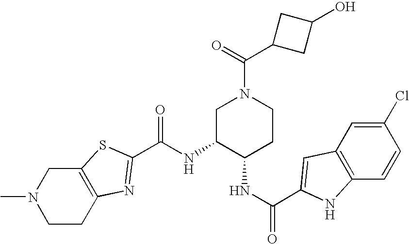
C12=C(CCN(C)C1)N=C(C(NC1C(NC(=O)C3=CC4=C(C=CC(Cl)=C4)N3)CCN(C(=O)C3CC(O)C3)C1)=O)S2
